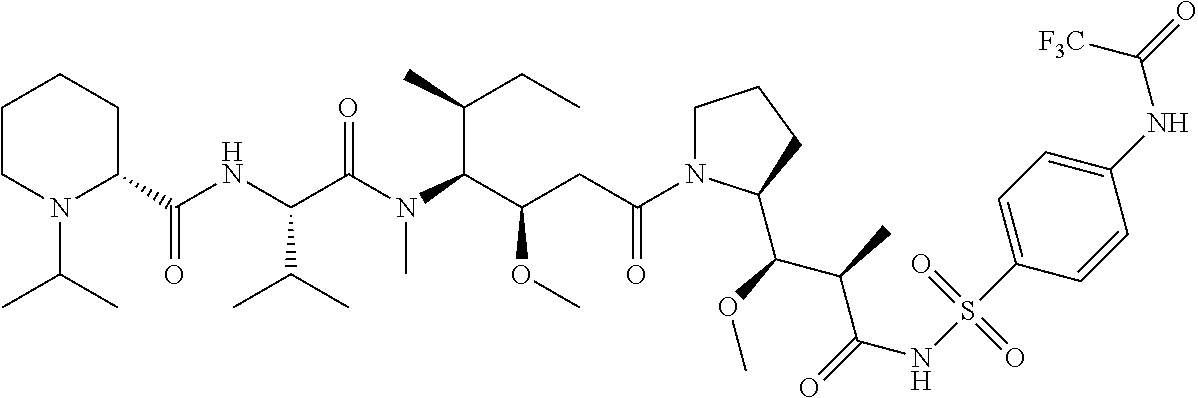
C1N(C(CC(C(N(C(C(NC(C2CCCCN2C(C)C)=O)C(C)C)=O)C)C(C)CC)OC)=O)C(C(OC)C(C)C(=O)NS(C2=CC=C(NC(=O)[F3C])C=C2)(=O)=O)CC1
